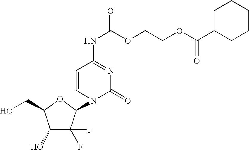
C1(O)C(F)(F)C(N2C(=O)N=C(NC(OCCOC(C3CCCCC3)=O)=O)C=C2)OC1CO
